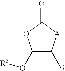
C1(O[R5])C(C)[A]C(=O)O1
